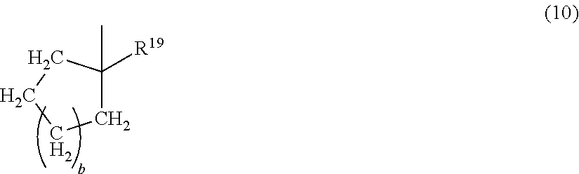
C1C([R19])(C)CCC1
